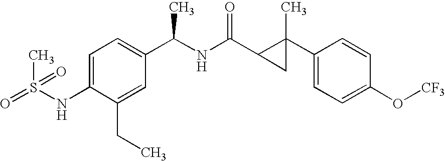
C1=C(NS(=O)(C)=O)C(CC)=CC(C(C)NC(=O)C2CC2(C2=CC=C(O[CF3])C=C2)C)=C1
